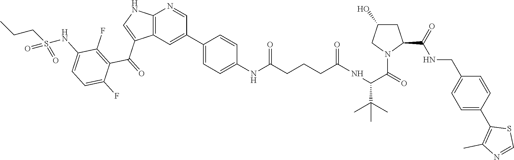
C12=C(C=C(C3=CC=C(NC(CCCC(NC(C(=O)N4C(C(NCC5=CC=C(C6=C(C)N=CS6)C=C5)=O)CC(O)C4)C(C)(C)C)=O)=O)C=C3)C=N1)C(C(=O)C1=C(F)C(NS(CCC)(=O)=O)=CC=C1F)=CN2
